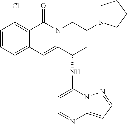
C12=CC=CC(Cl)=C1C(=O)N(CCN1CCCC1)C(C(NC1=CC=NC3=CC=NN13)C)=C2
